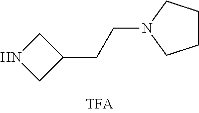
N1CC(CCN2CCCC2)C1
